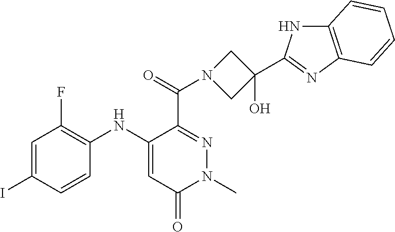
C1=C(I)C=CC(NC2=CC(=O)N(C)N=C2C(=O)N2CC(O)(C3=NC4=C(N3)C=CC=C4)C2)=C1F
